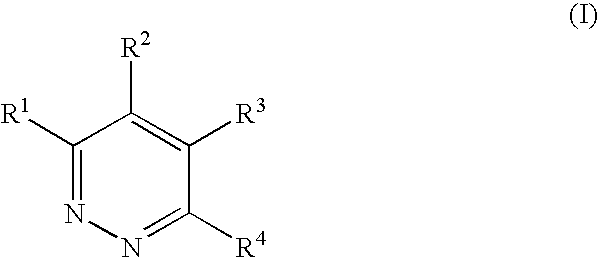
C1([R2])=C([R3])C([R4])=NN=C1[R1]
